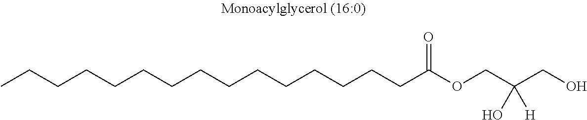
CCCCCCCCCCCCCCCC(OCC(CO)(O)[H])=O
